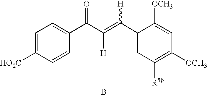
C1=C([HO2C])C=CC(C(C(=C(C2=CC([R5b])=C([OCH3])C=C2[OCH3])[H])[H])=O)=C1.B
